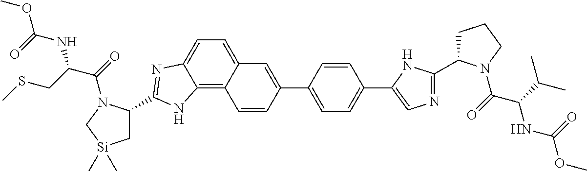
C1C(C2=NC=C(C3=CC=C(C4=CC5=CC=C6C(=C5C=C4)NC(C4C[Si](C)(C)CN4C(=O)C(CSC)NC(OC)=O)=N6)C=C3)N2)N(C(=O)C(C(C)C)NC(OC)=O)CC1
